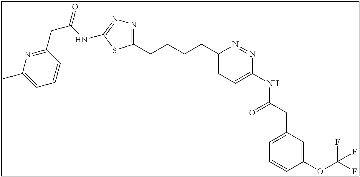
C1(OC(F)(F)F)=CC(CC(NC2=CC=C(CCCCC3=NN=C(NC(CC4=NC(C)=CC=C4)=O)S3)N=N2)=O)=CC=C1
